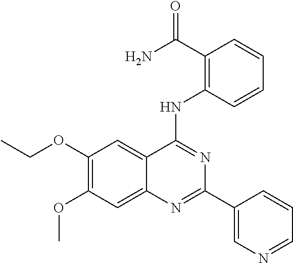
CCOC1=C(OC)C=C2C(=C1)C(NC1=C(C(N)=O)C=CC=C1)=NC(C1=CN=CC=C1)=N2
